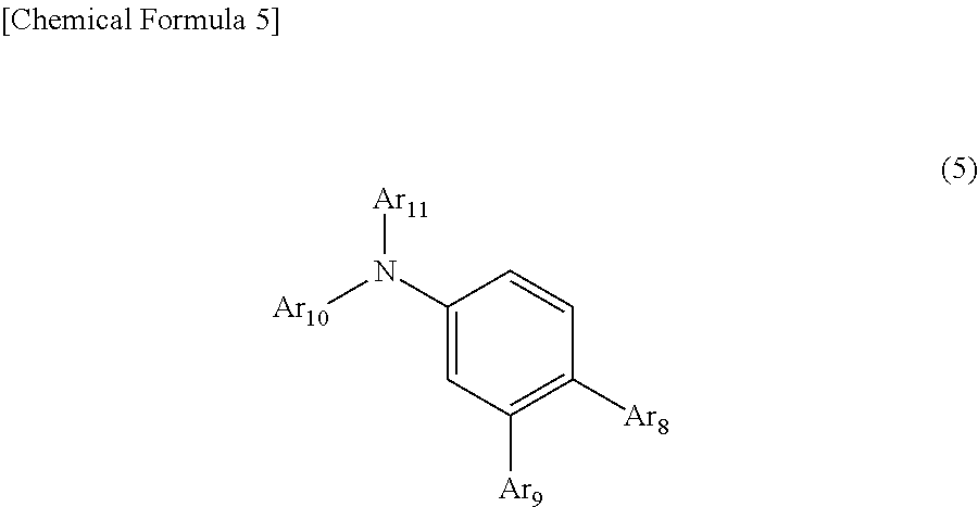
C1(N([Ar10])[Ar11])=CC([Ar9])=C([Ar8])C=C1
